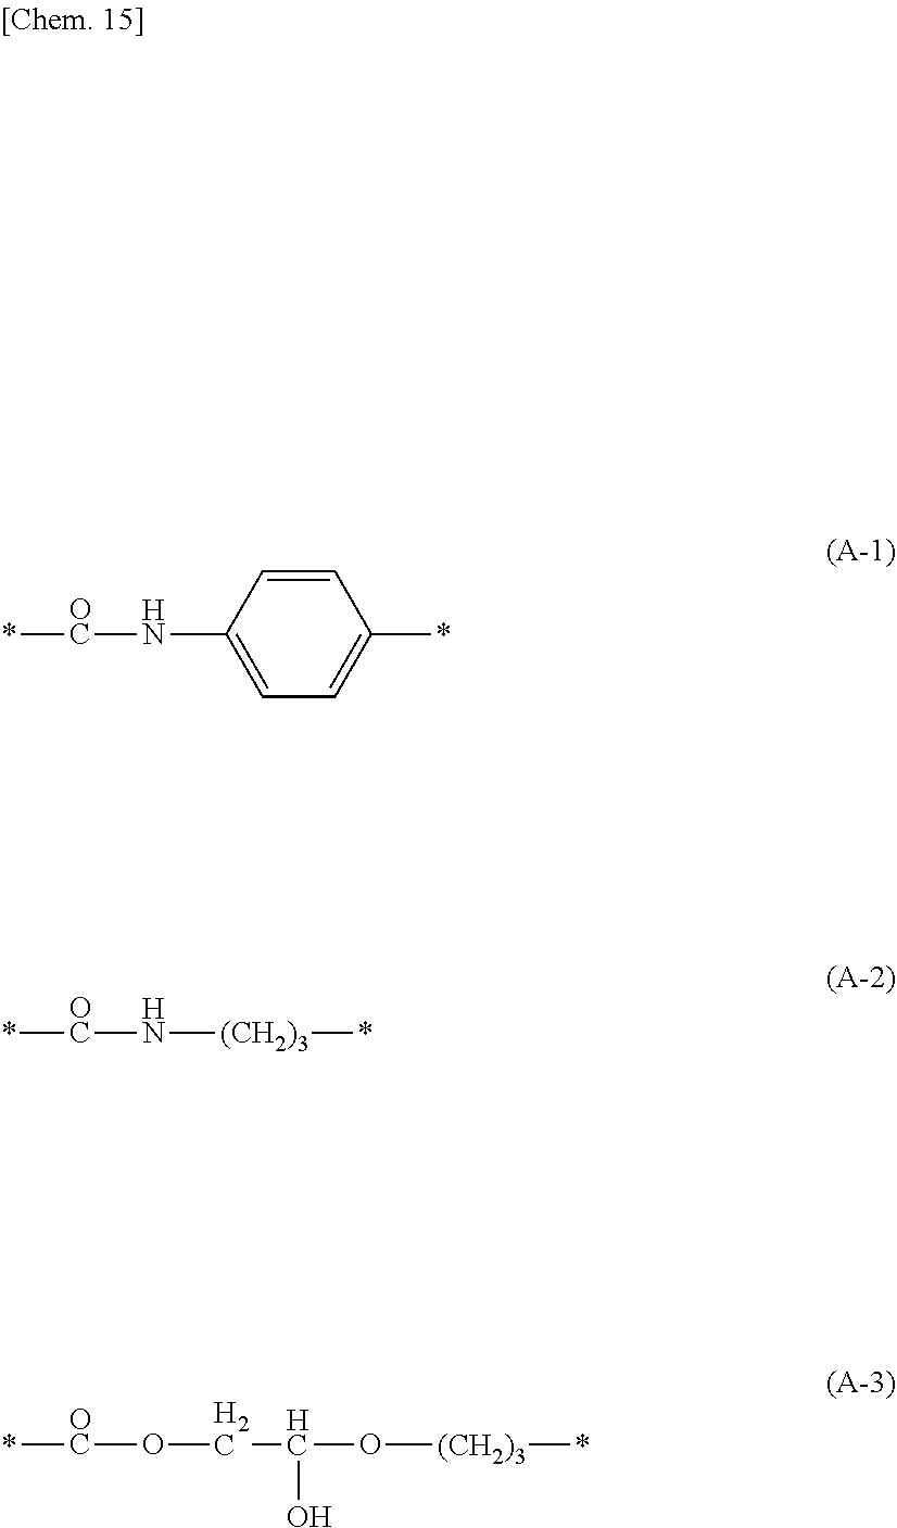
C1=CC(N[OC]*)=CC=C1*.[(CH2)3](N[OC]*)*.C(O[OC]*)C(O)O[(CH2)3]*
